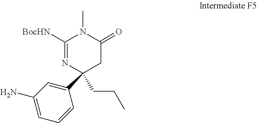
C1([BocHN])=NC(C2=CC(N)=CC=C2)(CCC)CC(=O)N1C
